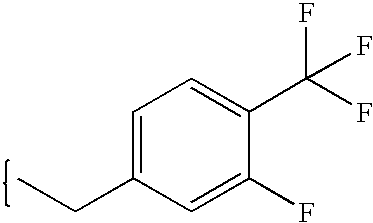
C1=C(CC)C=C(F)C(C(F)(F)F)=C1
